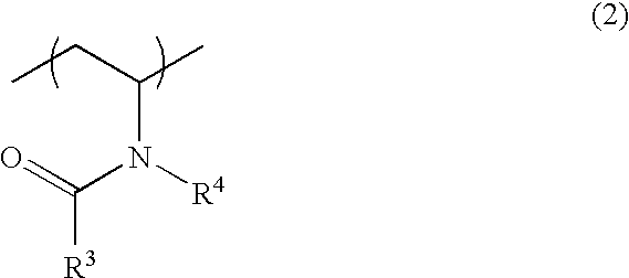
CCC(C)N([R4])C(=O)[R3]
